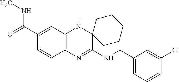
C1(C(NC)=O)=CC2=C(C=C1)N=C(NCC1=CC=CC(Cl)=C1)C1(N2)CCCCC1
